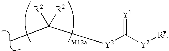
C(C)([Y2]C([Y2][Ry])=[Y1])([R2])[R2]
